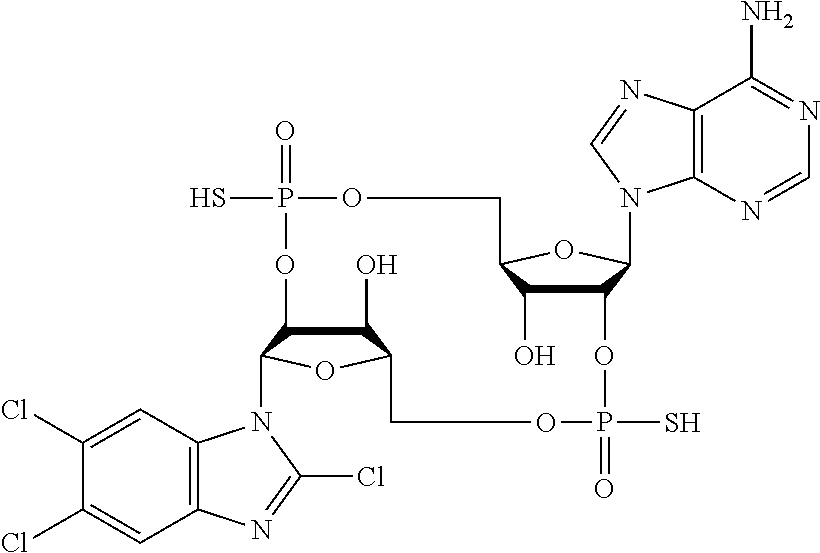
C1(O)C2C(N3C4=C(C=C(Cl)C(Cl)=C4)N=C3Cl)OC1COP(=O)(S)OC1C(O)C(OC1N1C3=C(C(N)=NC=N3)N=C1)COP(=O)(S)O2
